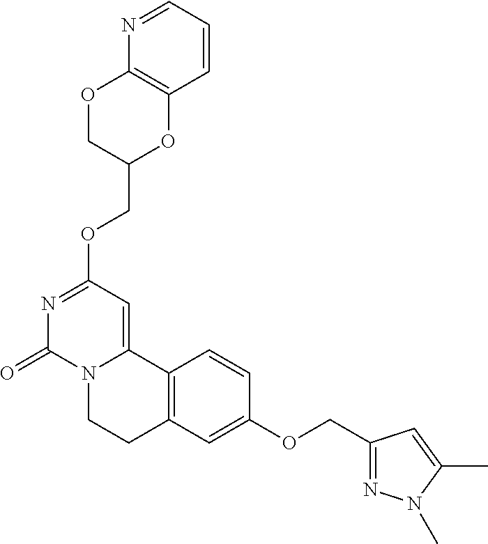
C1=CC=NC2=C1OC(COC1=NC(=O)N3C(=C1)C1=C(CC3)C=C(OCC3=NN(C)C(C)=C3)C=C1)CO2
